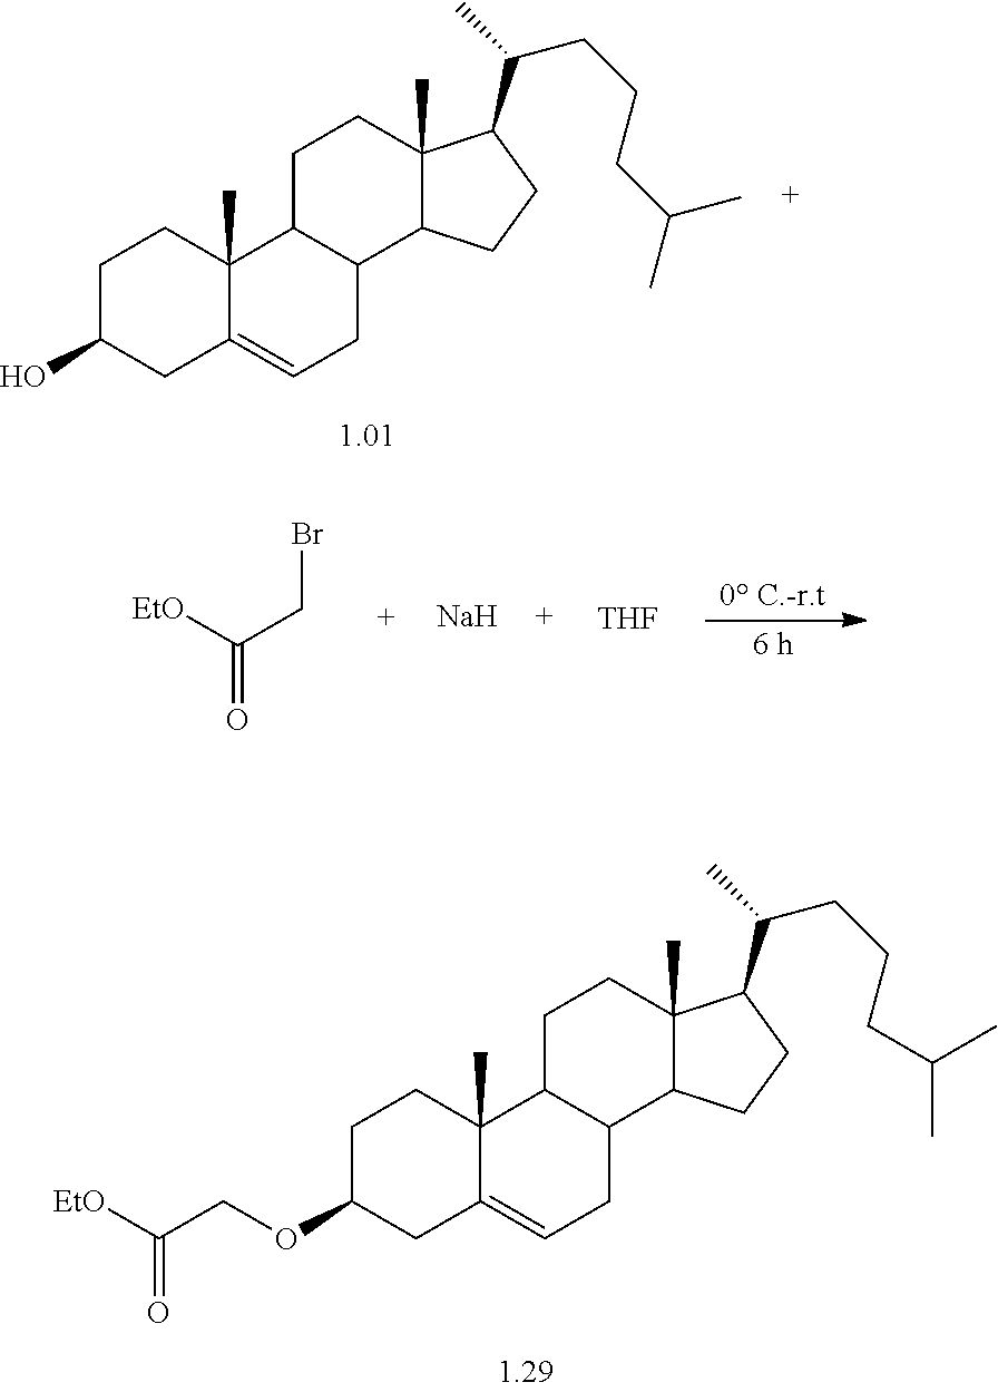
C1C(O)CC2=CCC3C(C2(C)C1)CCC1(C)C3CCC1C(C)CCCC(C)C.C(=O)([EtO])CBr.[Na].[THF].C1C(OCC([EtO])=O)CC2=CCC3C(C2(C)C1)CCC1(C)C3CCC1C(C)CCCC(C)C
